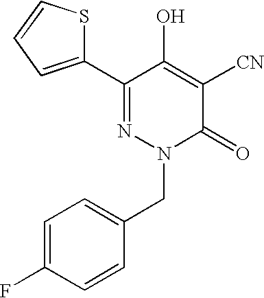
C1(C2=CC=CS2)=NN(CC2=CC=C(F)C=C2)C(=O)C([CN])=C1O
